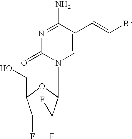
C1=C(C=CBr)C(N)=NC(=O)N1C1C(F)(F)C(F)C(CO)O1
